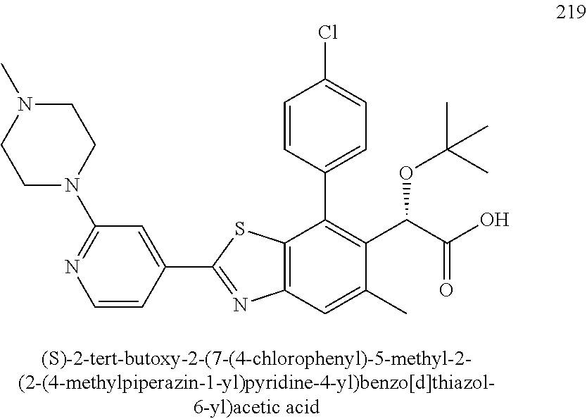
C12=C(C=C(C)C(C(C(O)=O)OC(C)(C)C)=C1C1=CC=C(Cl)C=C1)N=C(C1=CC(N3CCN(C)CC3)=NC=C1)S2
